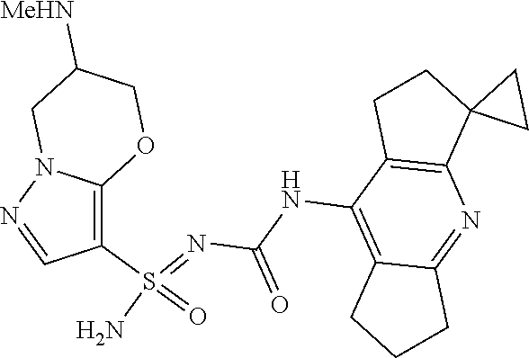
C(NC1=C2C(=NC3=C1CCC31CC1)CCC2)(N=S(N)(=O)C1=C2N(N=C1)CC([MeHN])CO2)=O
